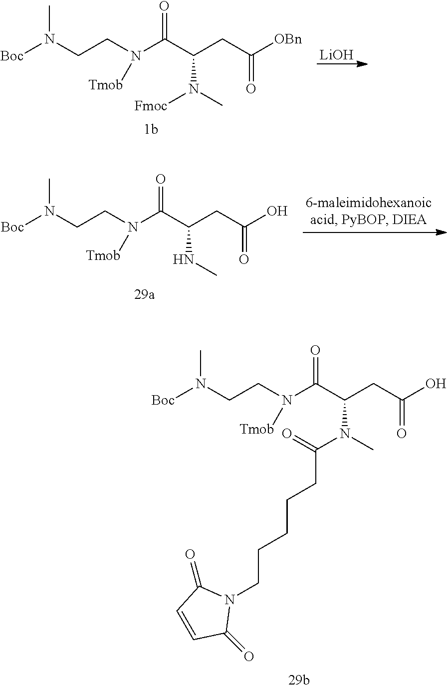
[LiOH].CN(CCN(C(C(CC([OBn])=O)N(C)[Fmoc])=O)[Tmob])[Boc].CN(CCN(C(C(CC(O)=O)NC)=O)[Tmob])[Boc].CN(CCN(C(C(CC(O)=O)N(C)C(=O)CCCCCN1C(=O)C=CC1=O)=O)[Tmob])[Boc]
